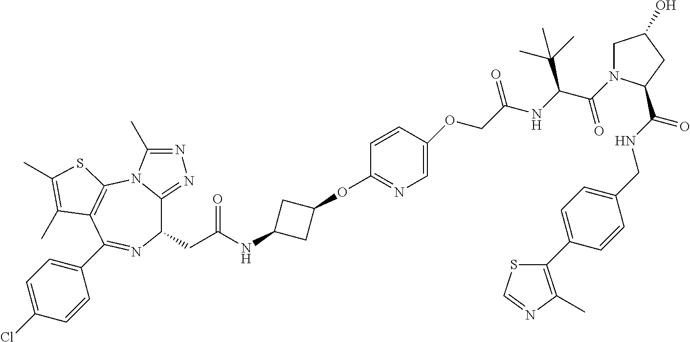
C1(CC(=O)NC2CC(OC3=NC=C(OCC(NC(C(=O)N4CC(O)CC4C(NCC4=CC=C(C5=C(C)N=CS5)C=C4)=O)C(C)(C)C)=O)C=C3)C2)C2=NN=C(C)N2C2=C(C(C3=CC=C(Cl)C=C3)=N1)C(C)=C(C)S2
